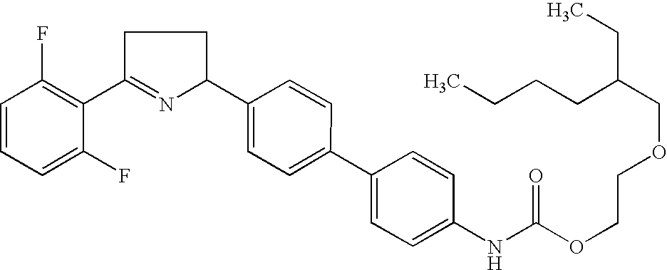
C1=CC=C(F)C(C2=NC(C3=CC=C(C4=CC=C(NC(OCCOCC(CC)CCCC)=O)C=C4)C=C3)CC2)=C1F
